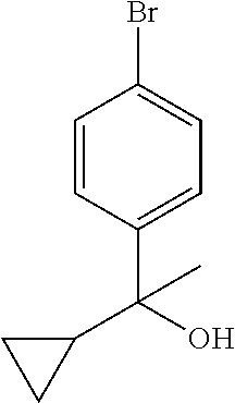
C1=CC(C(C2CC2)(C)O)=CC=C1Br
